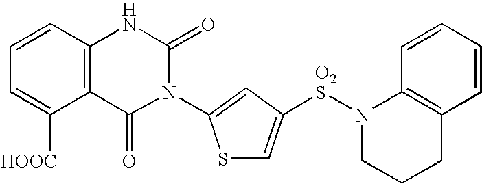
C12=C(C=CC=C1[HOOC])NC(=O)N(C1=CC([O2S]N3CCCC4=C3C=CC=C4)=CS1)C2=O
